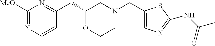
C1([MeO])=NC=CC(CC2OCCN(CC3=CN=C(NC(C)=O)S3)C2)=N1
